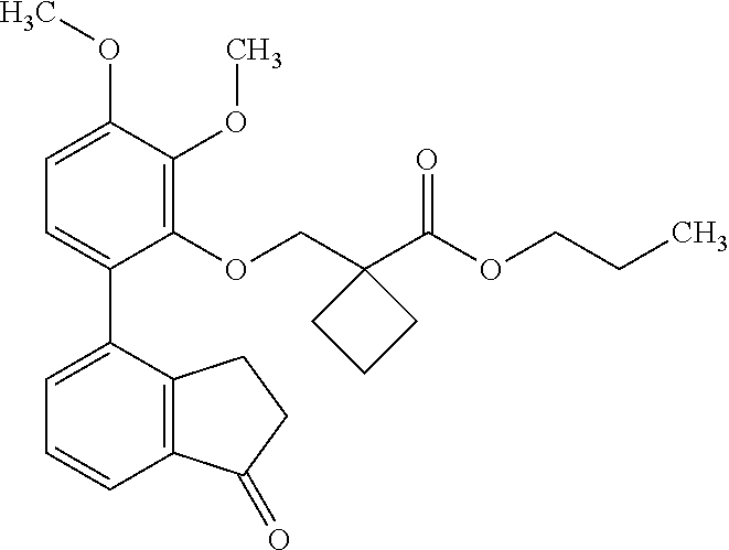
C1=C(OC)C(OC)=C(OCC2(C(OCCC)=O)CCC2)C(C2=CC=CC3=C2CCC3=O)=C1
